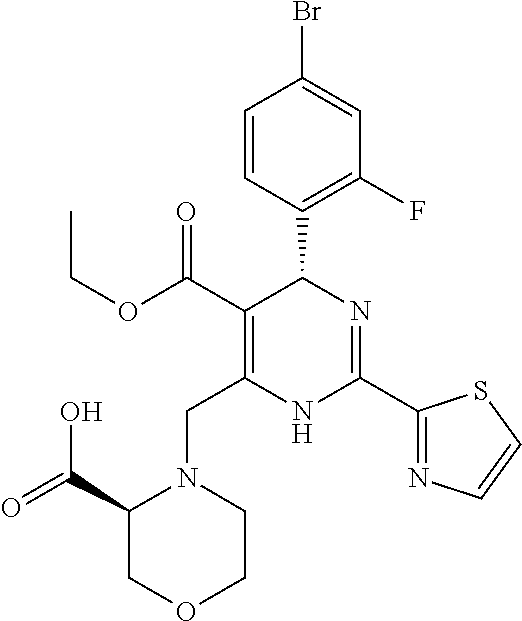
C1=CC(C2C(C(=O)OCC)=C(CN3C(C(=O)O)COCC3)NC(C3=NC=CS3)=N2)=C(F)C=C1Br
